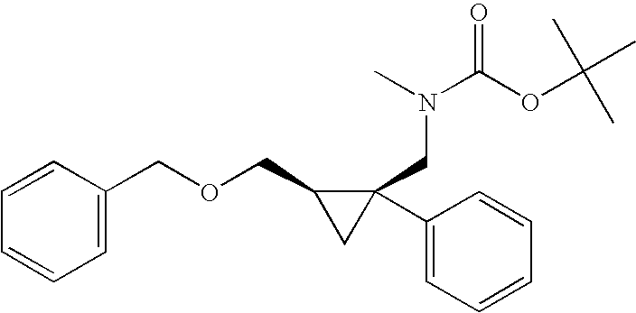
C1=C(COCC2CC2(C2=CC=CC=C2)CN(C(=O)OC(C)(C)C)C)C=CC=C1
